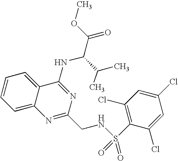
C12=CC=CC=C1C(NC(C(=O)OC)C(C)C)=NC(CNS(=O)(C1=C(Cl)C=C(Cl)C=C1Cl)=O)=N2
